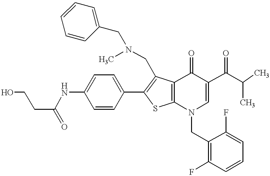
C(C(=O)NC1=CC=C(C2=C(CN(C)CC3=CC=CC=C3)C3=C(S2)N(CC2=C(F)C=CC=C2F)C=C(C(C(C)C)=O)C3=O)C=C1)CO
